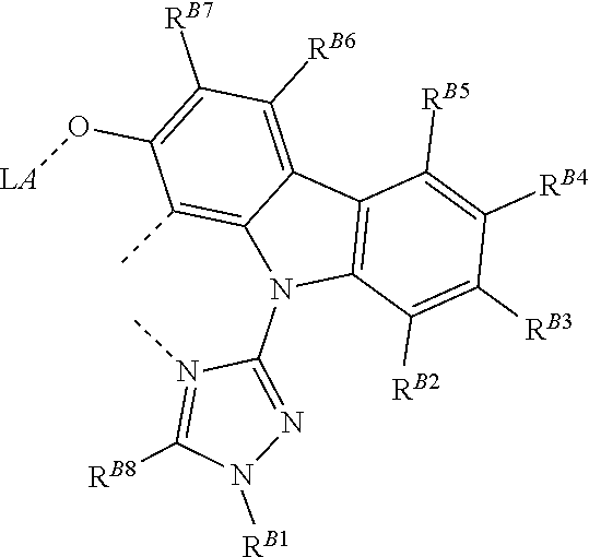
C1(N2C3=C(C4=C([RB6])C([RB7])=C(O[LA])C(C)=C24)C([RB5])=C([RB4])C([RB3])=C3[RB2])=NN([RB1])C([RB8])=N1C
